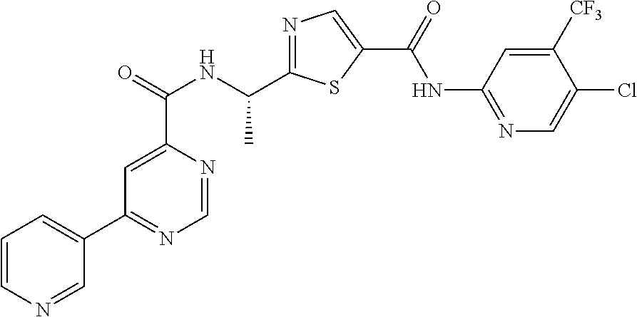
C1=NC(C(=O)NC(C2=NC=C(C(=O)NC3=NC=C(Cl)C([CF3])=C3)S2)C)=CC(C2=CC=CN=C2)=N1
